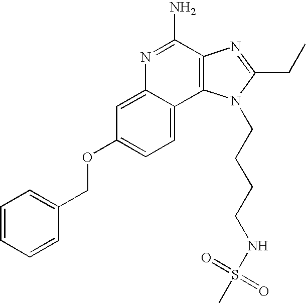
N1=C(N)C2=C(C3=CC=C(OCC4=CC=CC=C4)C=C13)N(CCCCNS(C)(=O)=O)C(CC)=N2
